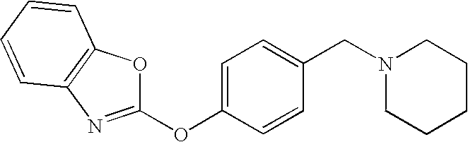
C1(CN2CCCCC2)=CC=C(OC2=NC3=C(C=CC=C3)O2)C=C1
